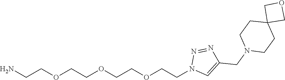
O(CCOCCN1C=C(CN2CCC3(CC2)COC3)N=N1)CCOCCN
